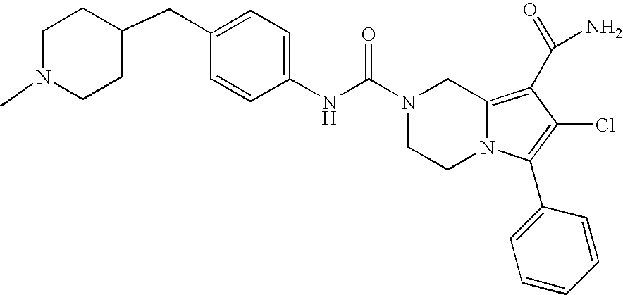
C1=CC(NC(N2CCN3C(=C(C(N)=O)C(Cl)=C3C3=CC=CC=C3)C2)=O)=CC=C1CC1CCN(C)CC1
